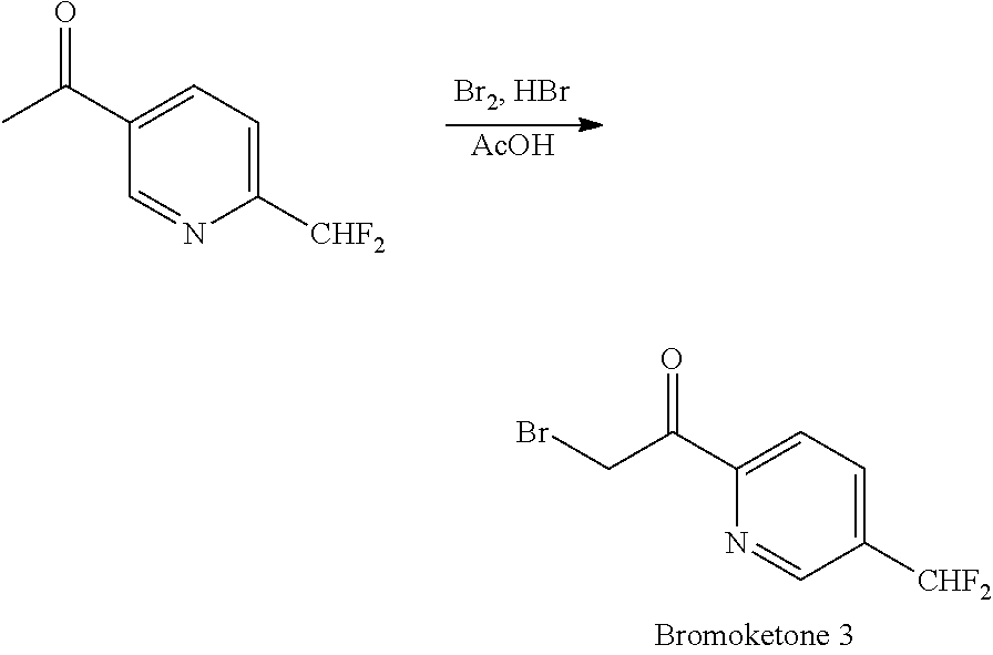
C1(C(C)=O)=CC=C([CHF2])N=C1.[AcOH].C1(C(CBr)=O)=CC=C([CHF2])C=N1
